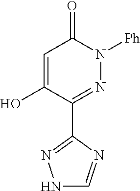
C1=C(O)C(C2=NNC=N2)=NN([Ph])C1=O
